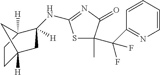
C1C2([H])CC(NC3=NC(=O)C(C(F)(F)C4=NC=CC=C4)(C)S3)([H])C([H])(C1)C2
